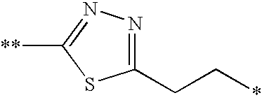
C1(CC*)=NN=C([**])S1
